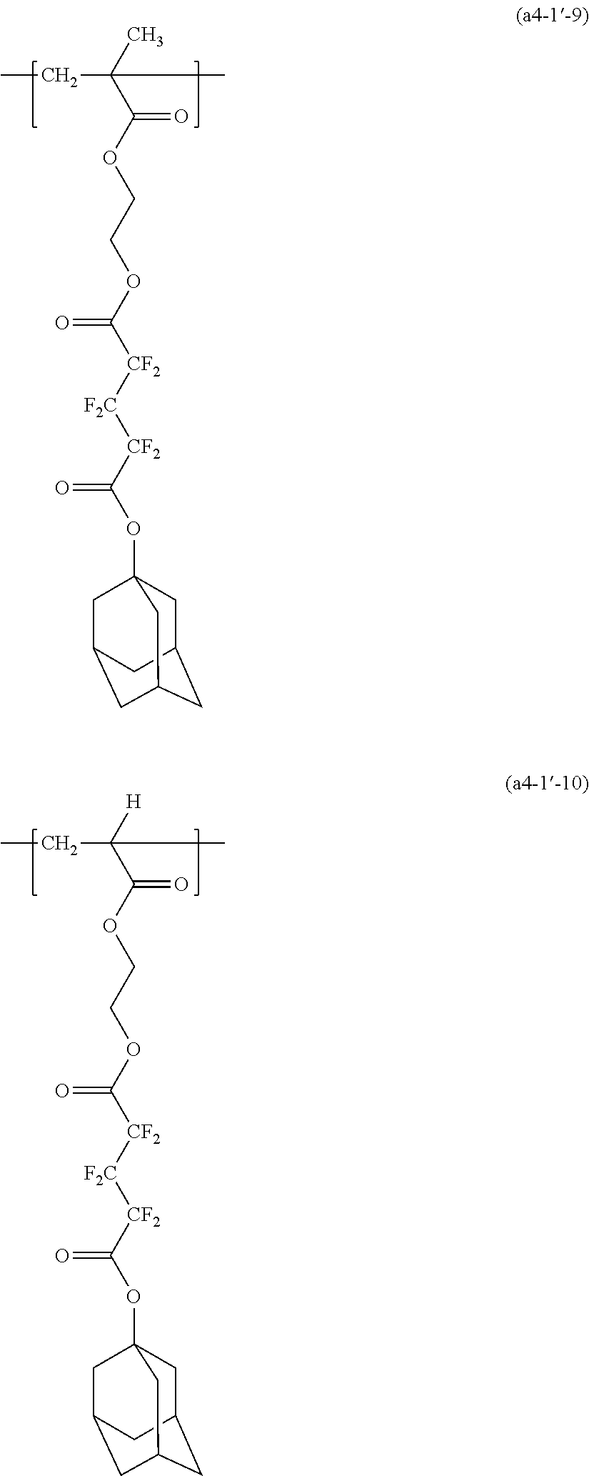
CCC(C(OCCOC(=O)[CF2][F2C][CF2]C(OC12CC3CC(CC(C1)C3)C2)=O)=O)(C)C.CCC(C(OCCOC(=O)[CF2][F2C][CF2]C(OC12CC3CC(CC(C1)C3)C2)=O)=O)([H])C
